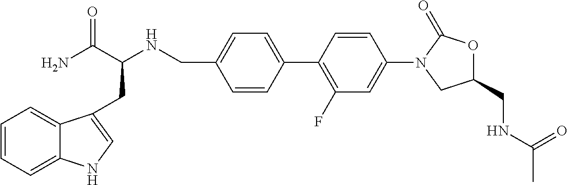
C1(CNC(CC2=CNC3=CC=CC=C32)C(=O)N)=CC=C(C2=C(F)C=C(N3CC(CNC(C)=O)OC3=O)C=C2)C=C1
